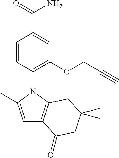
C1=CC(N2C3=C(C=C2C)C(=O)CC(C)(C)C3)=C(OCC#C)C=C1C(=O)N
